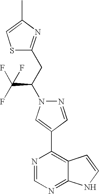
N1=CC(C2=C3C(=NC=N2)NC=C3)=CN1C(CC1=NC(C)=CS1)C(F)(F)F
